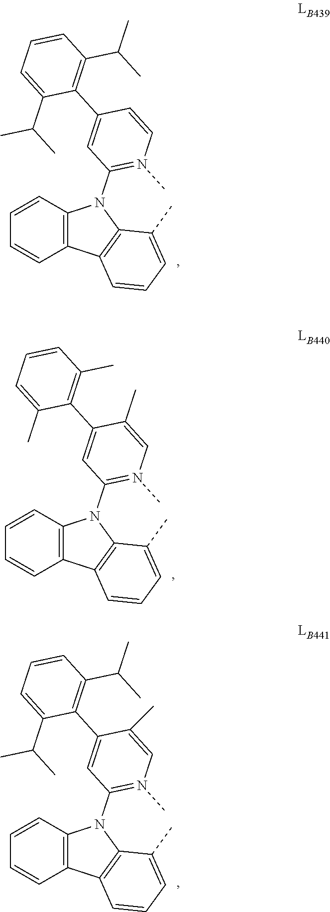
C12=C(C=CC=C1)N(C1=N(C)C=CC(C3=C(C(C)C)C=CC=C3C(C)C)=C1)C1=C2C=CC=C1C.C12=C(C=CC=C1)N(C1=N(C)C=C(C)C(C3=C(C)C=CC=C3C)=C1)C1=C2C=CC=C1C.C12=C(C=CC=C1)N(C1=N(C)C=C(C)C(C3=C(C(C)C)C=CC=C3C(C)C)=C1)C1=C2C=CC=C1C
